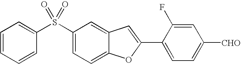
C1(S(C2=CC=CC=C2)(=O)=O)=CC=C2C(=C1)C=C(C1=CC=C([CHO])C=C1F)O2
